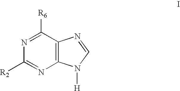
C12=C(C([R6])=NC([R2])=N1)N=CN2[H]
